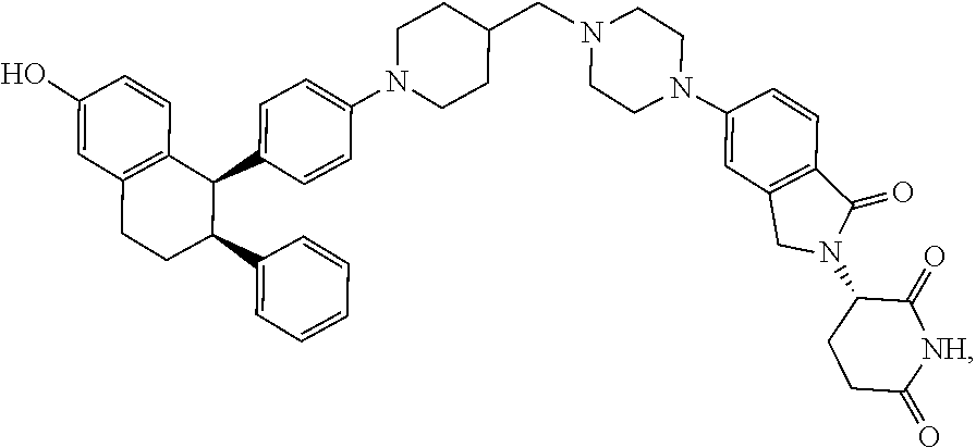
N1(CC2CCN(C3=CC=C(C4C(C5=CC=CC=C5)CCC5=C4C=CC(O)=C5)C=C3)CC2)CCN(C2=CC3=C(C=C2)C(=O)N(C2CCC(=O)[NH]C2=O)C3)CC1
